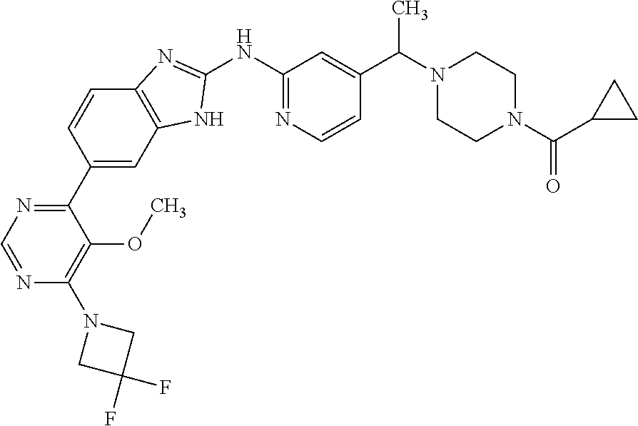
C12=C(C=C(C3=NC=NC(N4CC(F)(F)C4)=C3OC)C=C1)NC(NC1=NC=CC(C(N3CCN(C(C4CC4)=O)CC3)C)=C1)=N2
